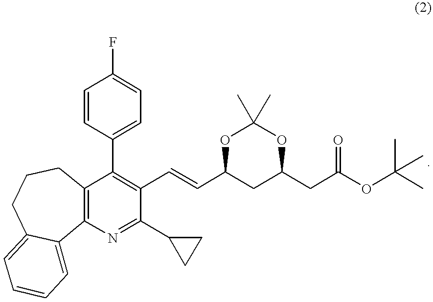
C1=CC(C2=C(C=CC3CC(CC(OC(C)(C)C)=O)OC(C)(C)O3)C(C3CC3)=NC3=C2CCCC2=CC=CC=C32)=CC=C1F
